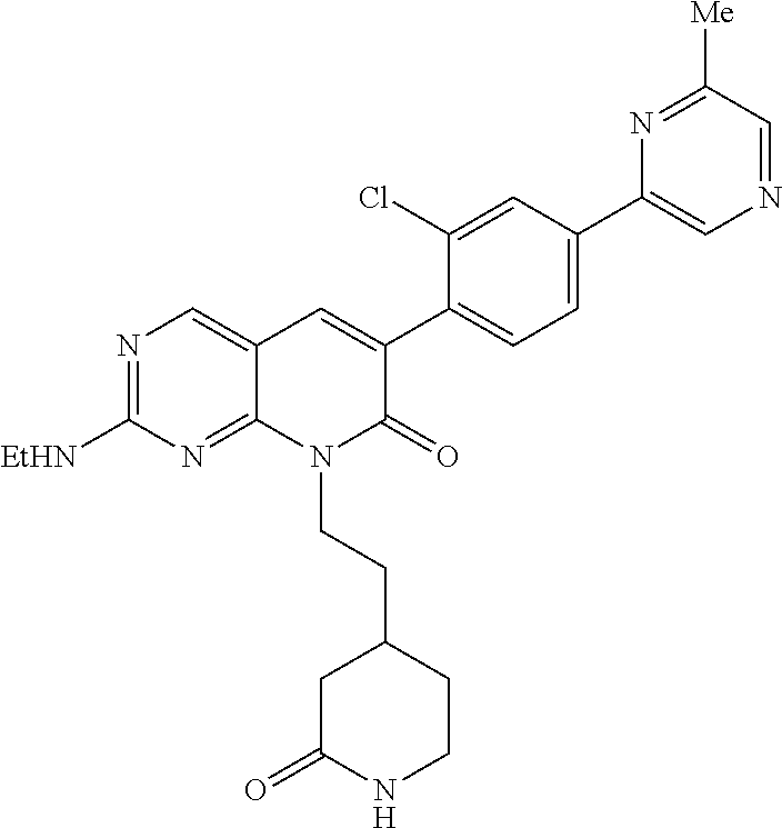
N1=C([EtHN])N=C2C(=C1)C=C(C1=CC=C(C3=CN=CC([Me])=N3)C=C1Cl)C(=O)N2CCC1CC(=O)NCC1
